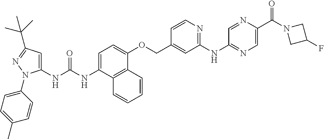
N(C(NC1=CC(C(C)(C)C)=NN1C1=CC=C(C)C=C1)=O)C1=CC=C(OCC2=CC(NC3=NC=C(C(N4CC(F)C4)=O)N=C3)=NC=C2)C2=C1C=CC=C2
